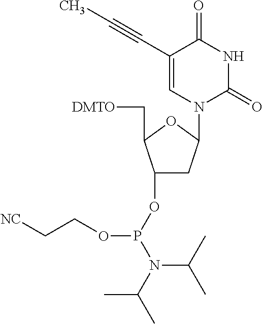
C1(C#CC)=CN(C2CC(OP(N(C(C)C)C(C)C)OCC[NC])C(C[DMTO])O2)C(=O)NC1=O
